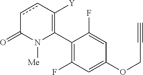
C1(C2=C([Y])ccC(=O)N2[Me])=C(F)C=C(OCC#C)C=C1F
